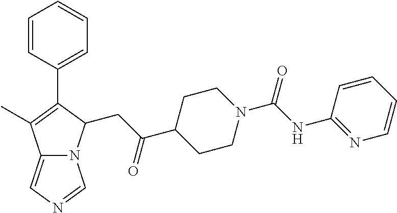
C12=CN=CN1C(CC(C1CCN(C(NC3=NC=CC=C3)=O)CC1)=O)C(C1=CC=CC=C1)=C2C
